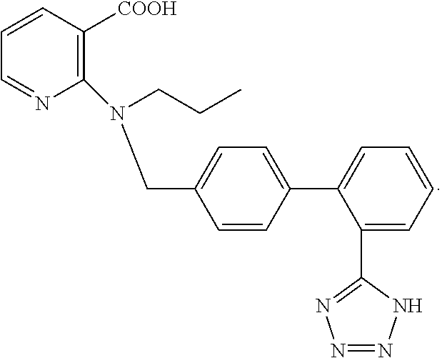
C1=CC(C2=CC=CC=C2C2=NN=NN2)=CC=C1CN(C1=C([COOH])C=CC=N1)CCC
